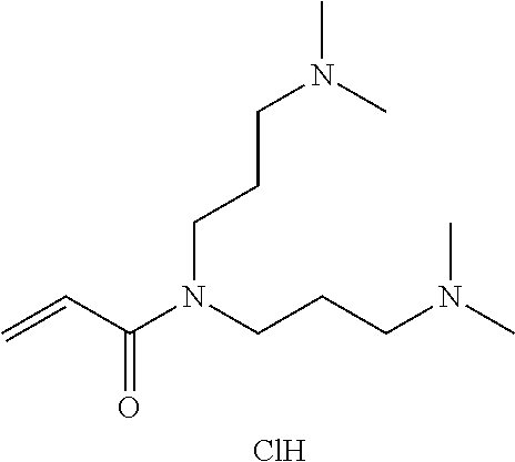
C=CC(N(CCCN(C)C)CCCN(C)C)=O.Cl
